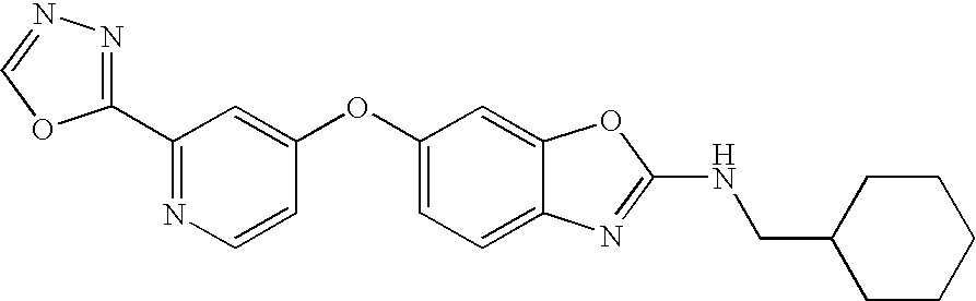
C1(C2=NN=CO2)=NC=CC(OC2=CC=C3C(=C2)OC(NCC2CCCCC2)=N3)=C1
